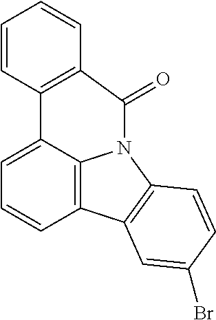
C1=C2C3=C(C=C1)C1=C(N3C(=O)C3=C2C=CC=C3)C=CC(Br)=C1
